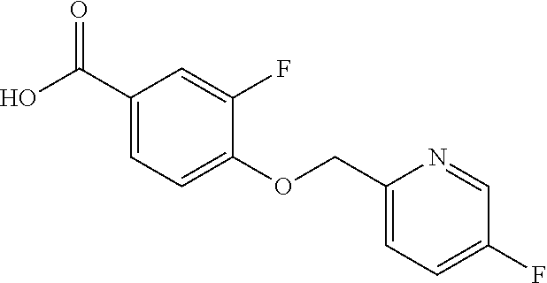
C1(C(O)=O)=CC=C(OCC2=CC=C(F)C=N2)C(F)=C1
